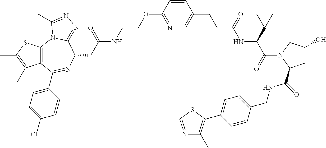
S1C(C)=C(C)C2=C1N1C(=NN=C1C)C(CC(=O)NCCOC1=NC=C(CCC(NC(C(N3C(C(=O)NCC4=CC=C(C5=C(C)N=CS5)C=C4)CC(O)C3)=O)C(C)(C)C)=O)C=C1)N=C2C1=CC=C(Cl)C=C1
